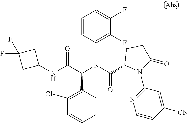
C1=CC(C(C(NC2CC(F)(F)C2)=O)N(C(=O)C2N(C3=NC=CC([CN])=C3)C(=O)CC2)C2=C(F)C(F)=CC=C2)=C(Cl)C=C1
